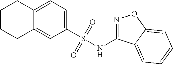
C12=CC=C(S(NC3=NOC4=CC=CC=C34)(=O)=O)C=C1CCCC2
